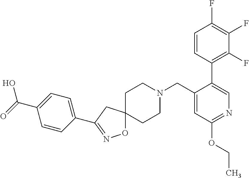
O1C2(CC(C3=CC=C(C(=O)O)C=C3)=N1)CCN(CC1=CC(OCC)=NC=C1C1=C(F)C(F)=C(F)C=C1)CC2
